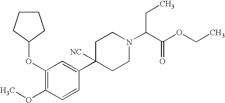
C1(OC2CCCC2)=C(OC)C=CC(C2([NC])CCN(C(C(OCC)=O)CC)CC2)=C1
